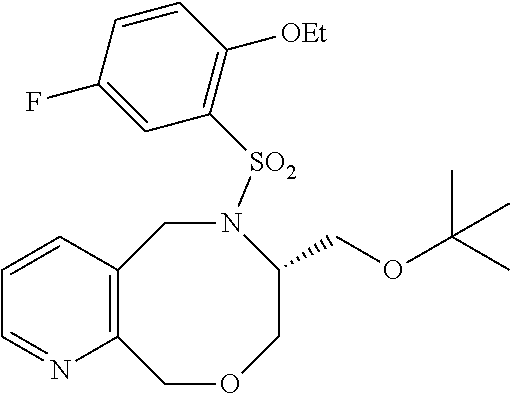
C12=C(COCC(COC(C)(C)C)N([SO2]C3=C([OEt])C=CC(F)=C3)C1)N=CC=C2
